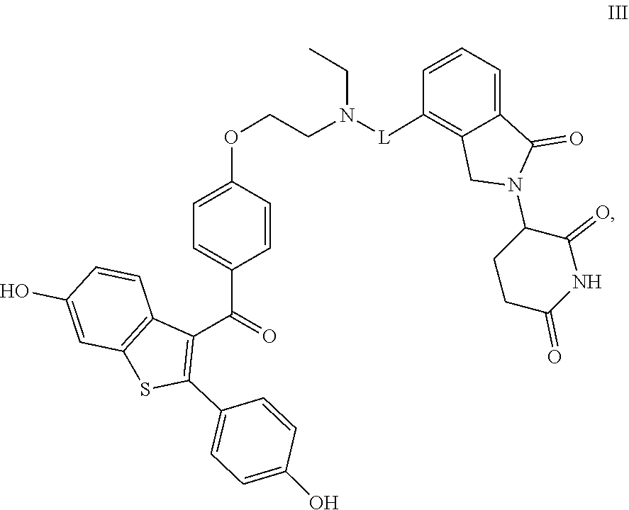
C1CC(=O)NC(=O)C1N1C(=O)C2=CC=CC([L]N(CC)CCOC3=CC=C(C(C4=C(C5=CC=C(O)C=C5)SC5=C4C=CC(O)=C5)=O)C=C3)=C2C1
